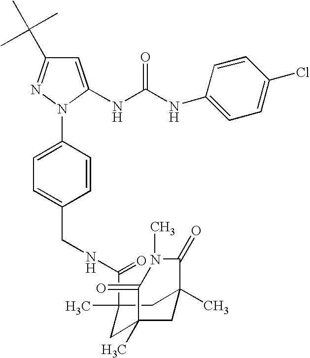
C1=C(NC(NC2=CC=C(Cl)C=C2)=O)N(C2=CC=C(CNC(C3(C)CC4(C)CC(C)(C3)C(=O)N(C)C4=O)=O)C=C2)N=C1C(C)(C)C
